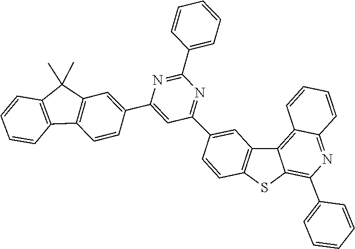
C1=C(C2=CC3=C(C4=C(C=CC=C4)C3(C)C)C=C2)N=C(C2=CC=CC=C2)N=C1C1=CC2=C(SC3=C(C4=CC=CC=C4)N=C4C(=C23)C=CC=C4)C=C1
